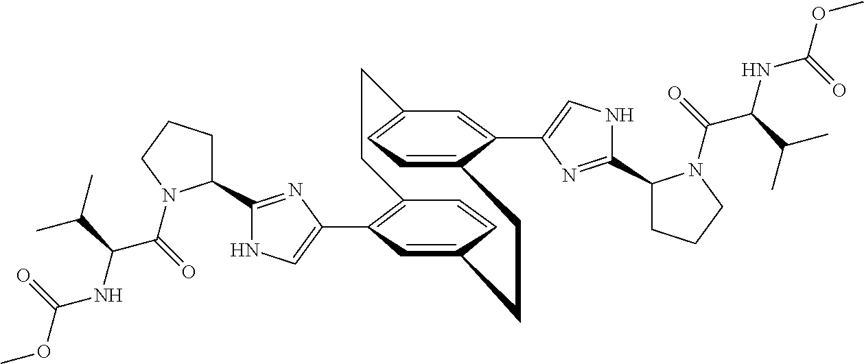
C1(C2=C3C=CC(=C2)CCC2=CC=C(C=C2C2=CNC(C4CCCN4C(=O)C(NC(OC)=O)C(C)C)=N2)CC3)=CNC(C2CCCN2C(=O)C(NC(OC)=O)C(C)C)=N1
